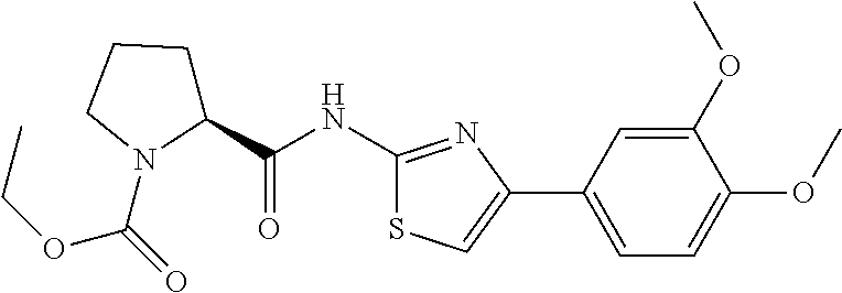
C(C1CCCN1C(=O)OCC)(NC1=NC(C2=CC=C(OC)C(OC)=C2)=CS1)=O
